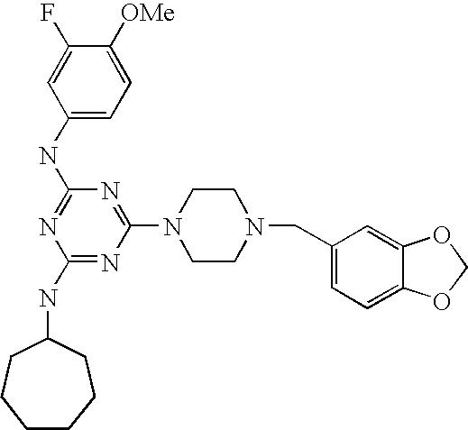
C1(NC2CCCCCC2)=NC(N2CCN(CC3=CC=C4C(=C3)OCO4)CC2)=NC(NC2=CC=C([OMe])C(F)=C2)=N1
